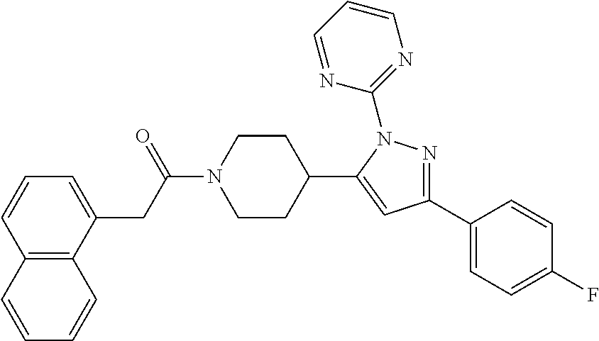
C12=C(C(CC(N3CCC(C4=CC(C5=CC=C(F)C=C5)=NN4C4=NC=CC=N4)CC3)=O)=CC=C1)C=CC=C2
